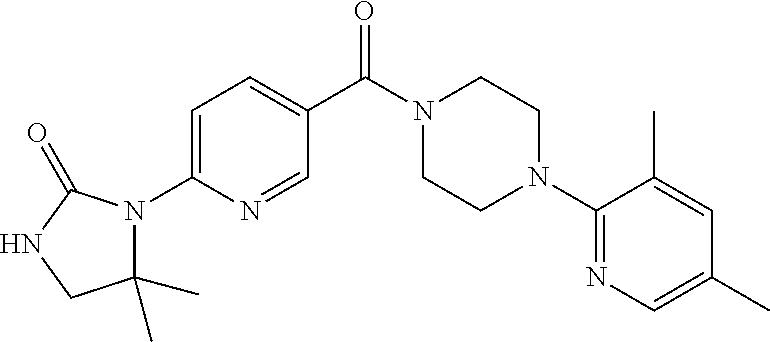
C1=C(N2C(C)(C)CNC2=O)N=CC(C(N2CCN(C3=NC=C(C)C=C3C)CC2)=O)=C1
